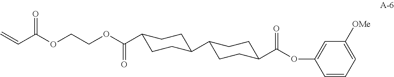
C=CC(OCCOC(C1CCC(C2CCC(C(OC3=CC([OMe])=CC=C3)=O)CC2)CC1)=O)=O
